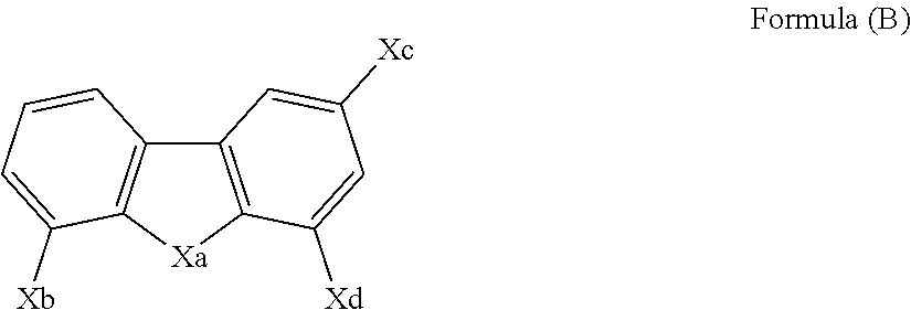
C12=C([Xa]C3=C1C=CC=C3[Xb])C([Xd])=CC([Xc])=C2
